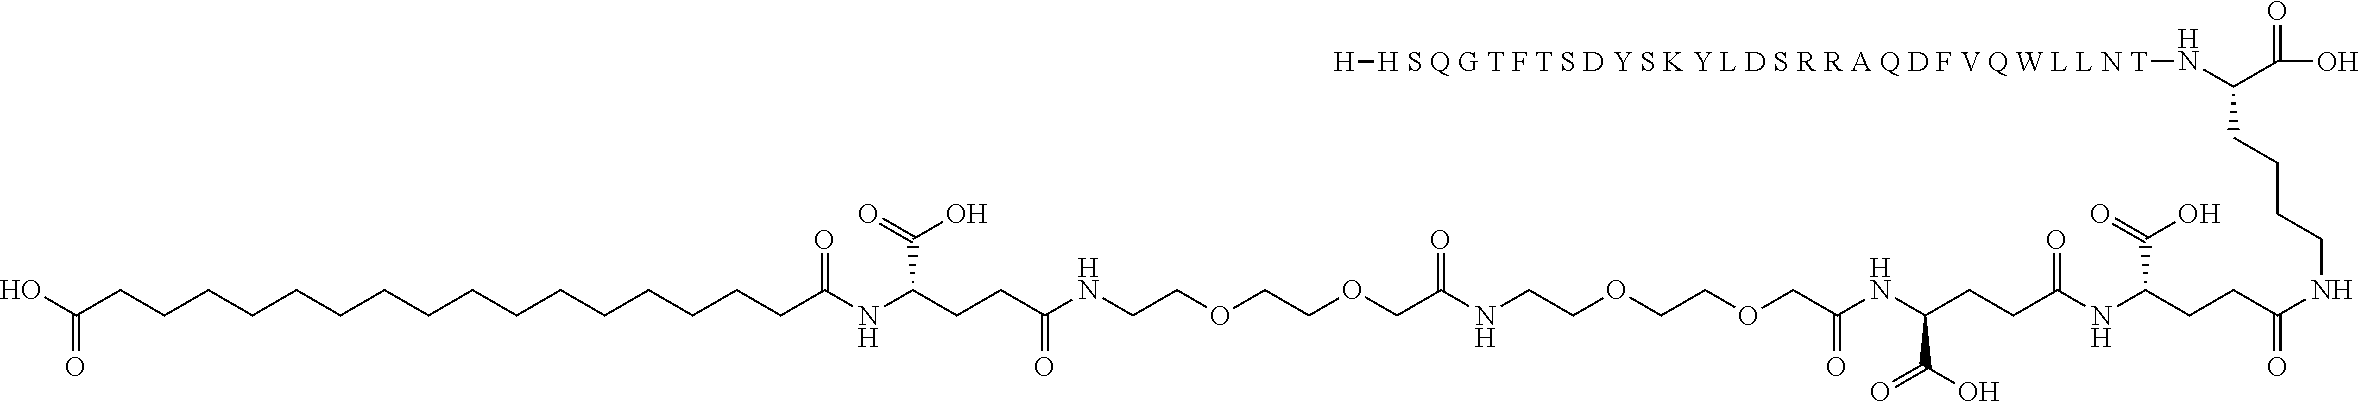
C(NC(=O)CCC(NC(CCC(NC(COCCOCCNC(COCCOCCNC(CCC(NC(CCCCCCCCCCCCCCCCC(O)=O)=O)C(O)=O)=O)=O)=O)C(O)=O)=O)C(=O)O)CCCC(N[H S Q G T F T S D Y S K Y L D S R R A Q D F V Q W L L N T][H])C(O)=O
